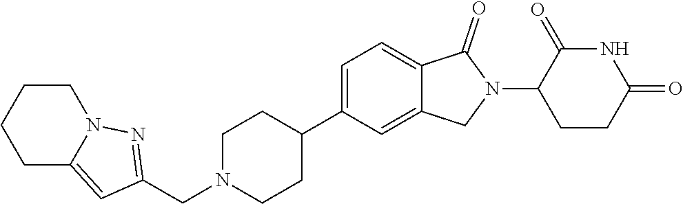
C1N(CC2=NN3C(=C2)CCCC3)CCC(C2=CC=C3C(=C2)CN(C2CCC(=O)NC2=O)C3=O)C1
